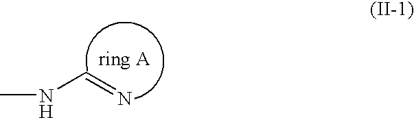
N(C=N)C
